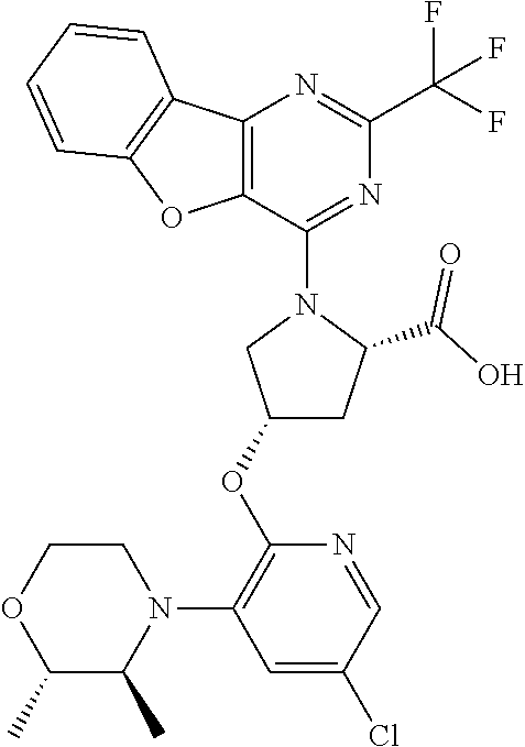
C1(OC2=C(N3CCOC(C)C3C)C=C(Cl)C=N2)CC(C(O)=O)N(C2=NC(C(F)(F)F)=NC3=C2OC2=C3C=CC=C2)C1
